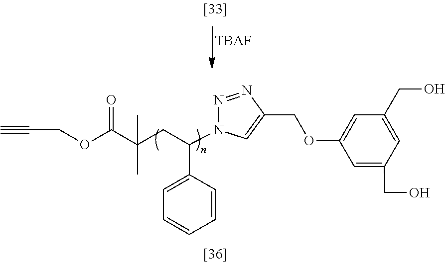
[TBAF].C#CCOC(C(CC(N1N=NC(COC2=CC(CO)=CC(CO)=C2)=C1)C1=CC=CC=C1)(C)C)=O
